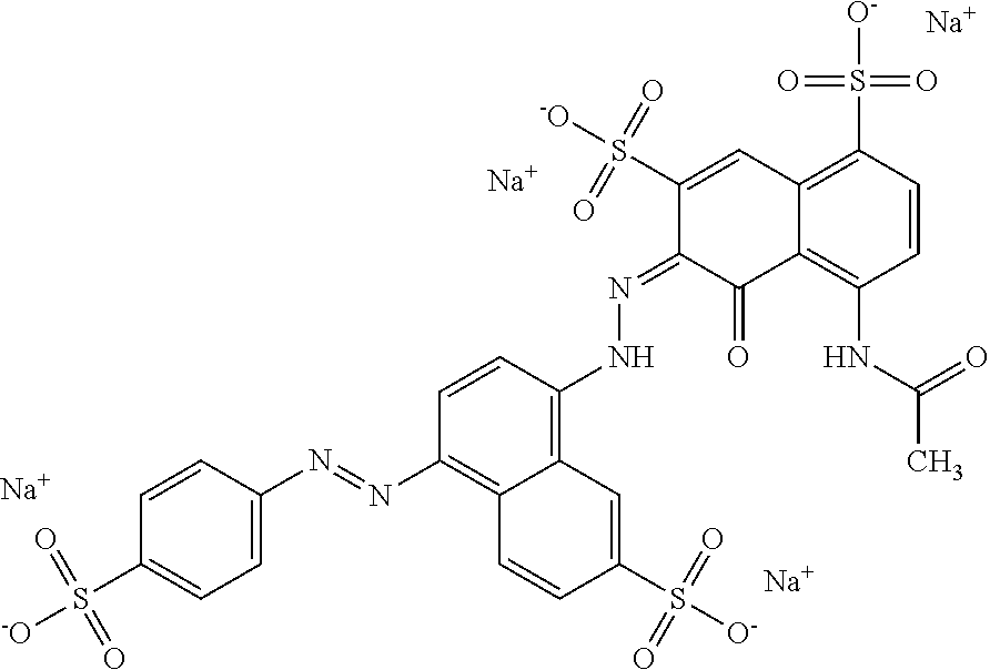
C1=CC(N=NC2=C3C(=C(NN=C4C(S([-O])(=O)=O)=CC5=C(S([O-])(=O)=O)C=CC(NC(C)=O)=C5C4=O)C=C2)C=C(S([O-])(=O)=O)C=C3)=CC=C1S([-O])(=O)=O.[Na].[Na].[Na].[Na]
